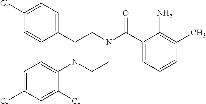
C1(C2=CC=C(Cl)C=C2)N(C2=CC=C(Cl)C=C2Cl)CCN(C(C2=CC=CC(C)=C2N)=O)C1
